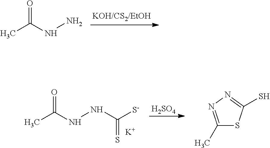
CC(NN)=O.CC(NNC([S-])=S)=O.[K].[H2SO4].C1(C)=NN=C(S)S1
